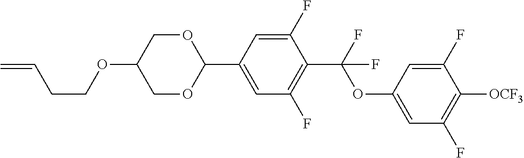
C(OC1COC(C2=CC(F)=C(C(OC3=CC(F)=C([OCF3])C(F)=C3)(F)F)C(F)=C2)OC1)CC=C
